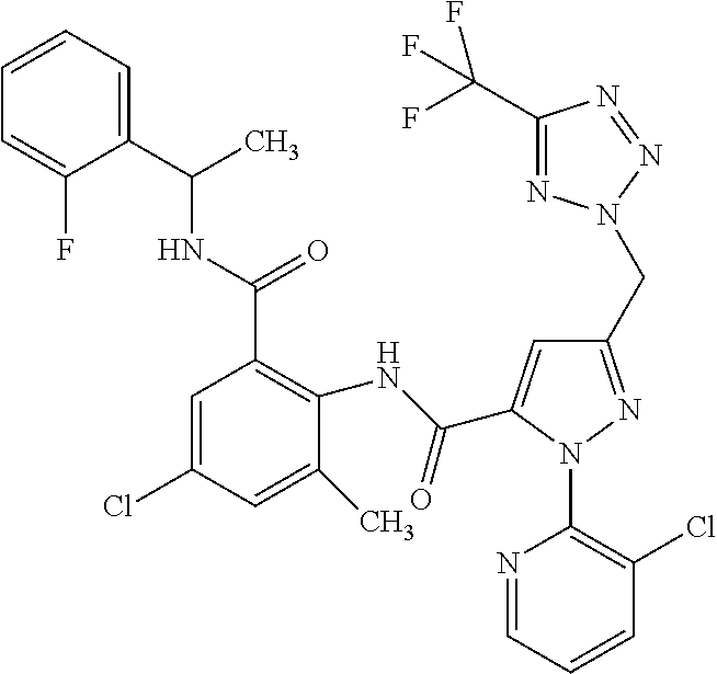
C1=CC=C(C(NC(=O)C2=C(NC(=O)C3=CC(CN4N=C(C(F)(F)F)N=N4)=NN3C3=C(Cl)C=CC=N3)C(C)=CC(Cl)=C2)C)C(F)=C1
